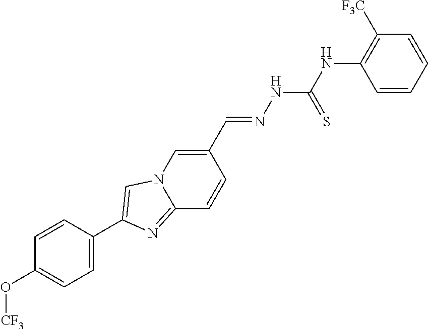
C1=CC(C2=CN3C=C(C=NNC(NC4=C([F3C])C=CC=C4)=S)C=CC3=N2)=CC=C1O[CF3]
